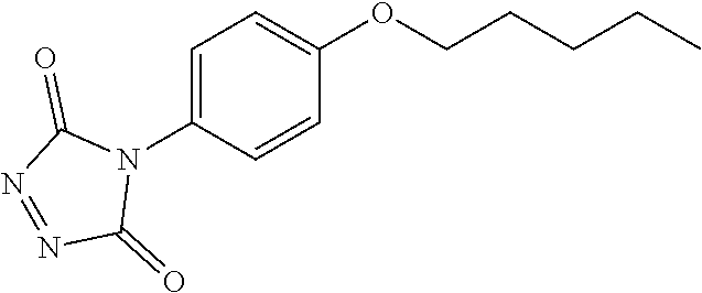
C1=C(N2C(=O)N=NC2=O)C=CC(OCCCCC)=C1
